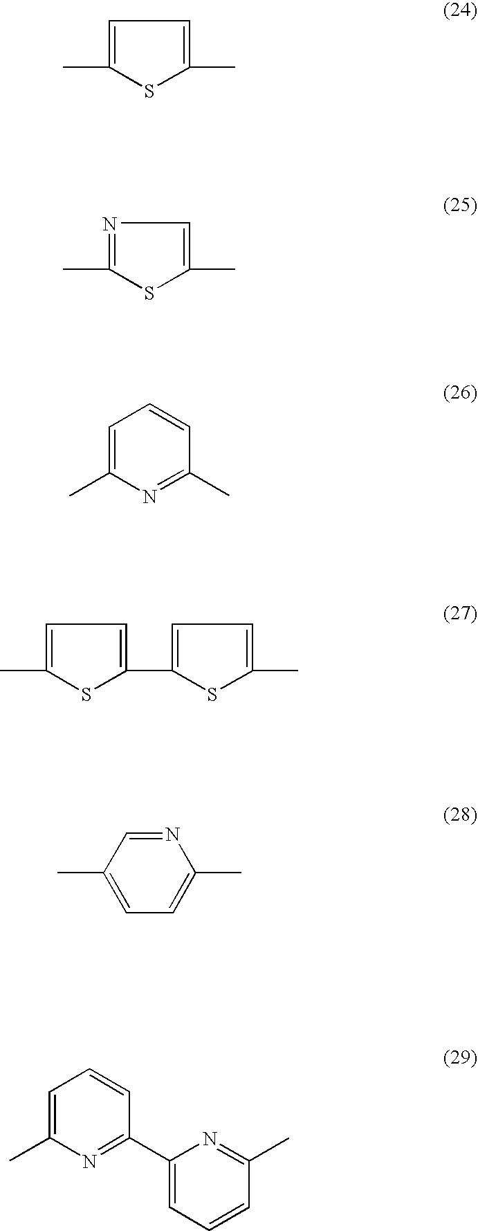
C1=C(C)SC(C)=C1.N1=C(C)SC(C)=C1.C1=C(C)N=C(C)C=C1.C1=C(C)SC(C2=CC=C(C)S2)=C1.C1=NC(C)=CC=C1C.C1=C(C)N=C(C2=CC=CC(C)=N2)C=C1
